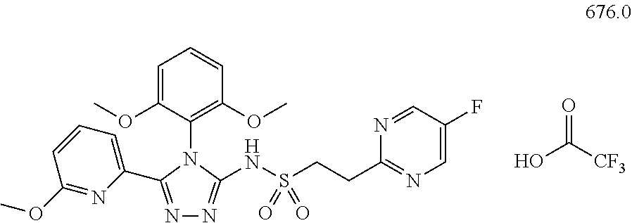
N1=C(C2=CC=CC(OC)=N2)N(C2=C(OC)C=CC=C2OC)C(NS(CCC2=NC=C(F)C=N2)(=O)=O)=N1.O=C([CF3])O
